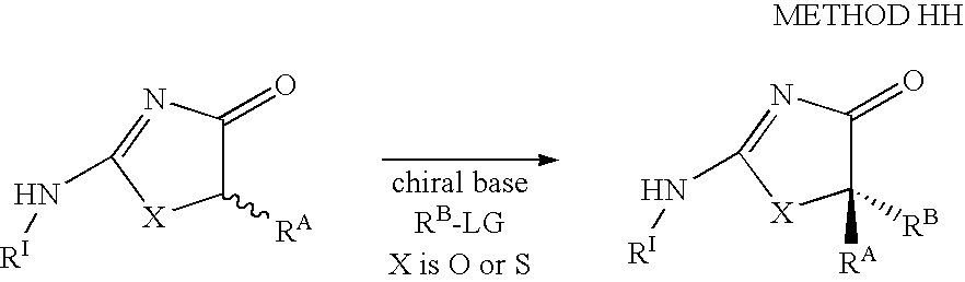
C1([RA])C(=O)N=C(N[RI])[X]1.C1([RB])([RA])C(=O)N=C(N[RI])[X]1
